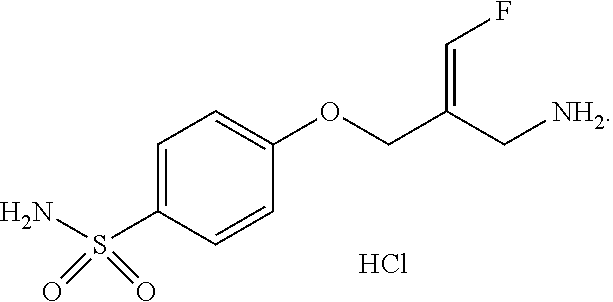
C1=C(S(N)(=O)=O)C=CC(OCC(C[NH2])=CF)=C1.Cl
